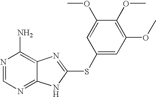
N1=CN=C2C(=C1N)N=C(SC1=CC(OC)=C(OC)C(OC)=C1)N2
